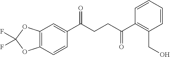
C1(C(CCC(C2=C(CO)C=CC=C2)=O)=O)=CC2=C(C=C1)OC(F)(F)O2
